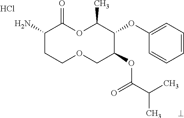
Cl.NC1CCOCC(OC(C(C)C)=O)C(OC2=CC=CC=C2)C(C)OC1=O
